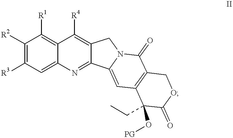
C1([R2])=C([R3])C=C2C(=C1[R1])C([R4])=C1C(=N2)C2=CC3=C(C(=O)N2C1)COC(=O)C3(CC)O[PG]
